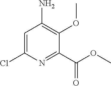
C1=C(Cl)N=C(C(=O)OC)C(OC)=C1N
